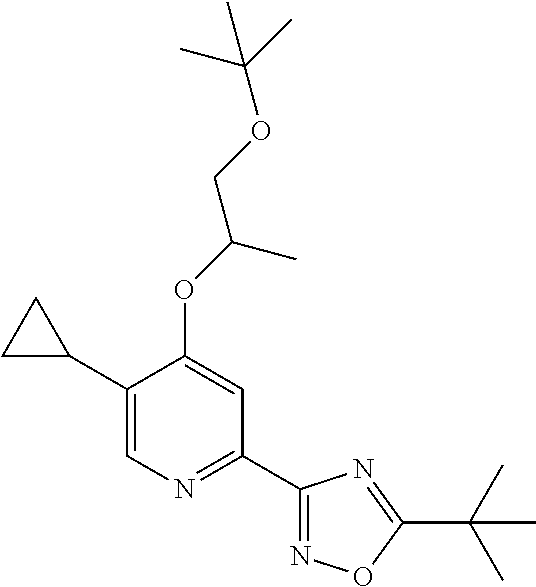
C1(C2CC2)=CN=C(C2=NOC(C(C)(C)C)=N2)C=C1OC(COC(C)(C)C)C
